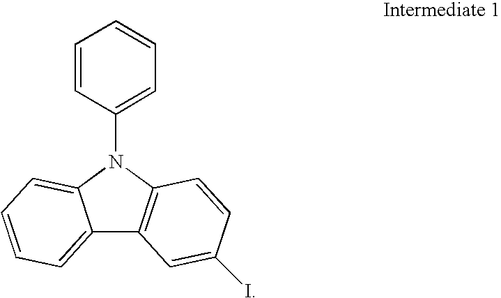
C12=CC=CC=C1N(C1=CC=CC=C1)C1=C2C=C(I)C=C1
